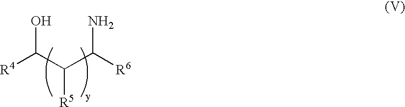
[R4]C(C(C([R6])N)[R5])O
